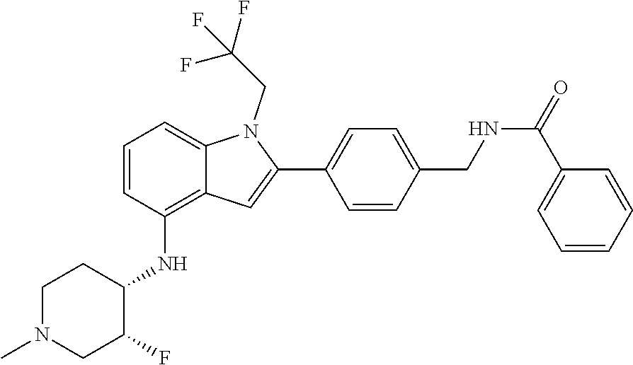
C1=C2C(=C(NC3C(F)CN(C)CC3)C=C1)C=C(C1=CC=C(CNC(=O)C3=CC=CC=C3)C=C1)N2CC(F)(F)F
